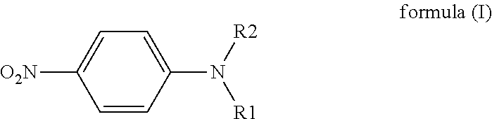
C1=C([O2N])C=CC(N([R2])[R1])=C1
